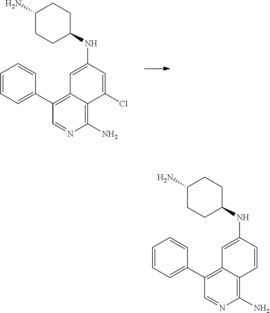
C1(N)=C2C(=C(C3=CC=CC=C3)C=N1)C=C(NC1CCC(N)CC1)C=C2Cl.C1(N)=C2C(=C(C3=CC=CC=C3)C=N1)C=C(NC1CCC(N)CC1)C=C2
